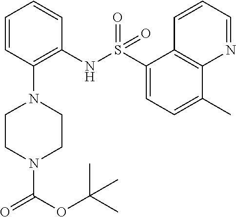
C1=CC(N2CCN(C(OC(C)(C)C)=O)CC2)=C(NS(C2=CC=C(C)C3=C2C=CC=N3)(=O)=O)C=C1
